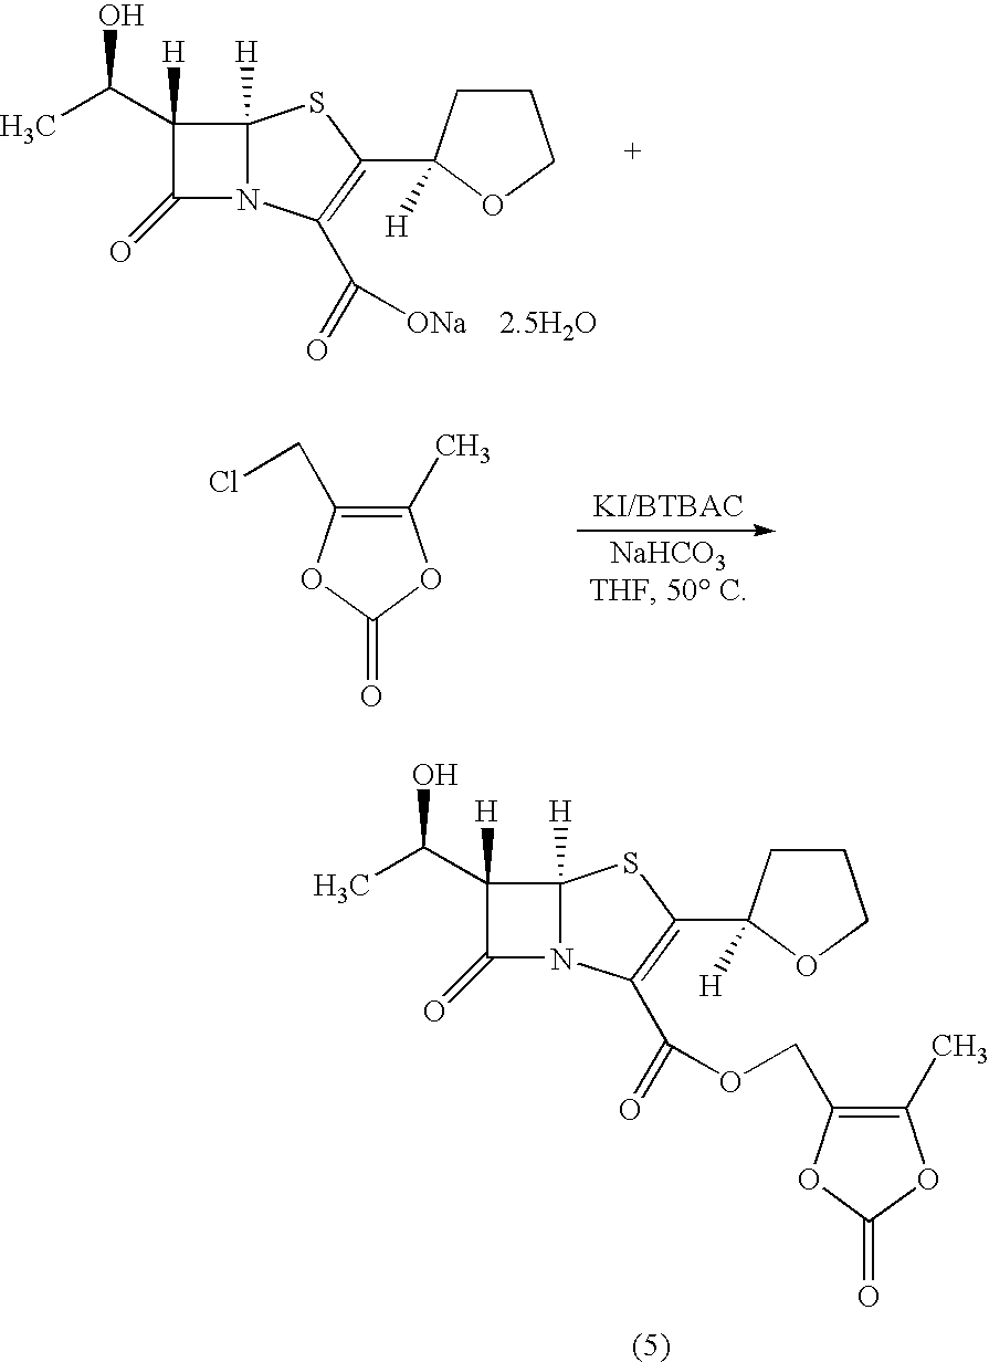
C1(C(C)O)([H])C(=O)N2C1([H])SC(C1([H])CCCO1)=C2C(OCC1=C(C)OC(=O)O1)=O.C1(C(C)O)([H])C(=O)N2C1([H])SC(C1([H])CCCO1)=C2C([ONa    2.5H2O])=O.C1(C)=C(CCl)OC(=O)O1
